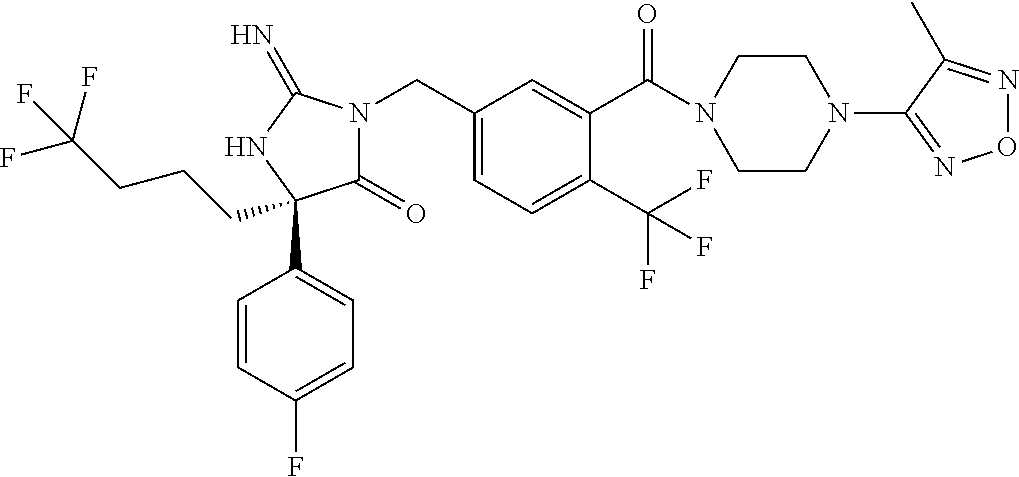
C1(=O)N(CC2=CC=C(C(F)(F)F)C(C(=O)N3CCN(C4=NON=C4C)CC3)=C2)C(=N)NC1(C1=CC=C(F)C=C1)CCCC(F)(F)F
